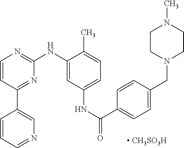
C1=CC(C2=CN=CC=C2)=NC(NC2=CC(NC(C3=CC=C(CN4CCN(C)CC4)C=C3)=O)=CC=C2C)=N1.[ CH3SO3H]
